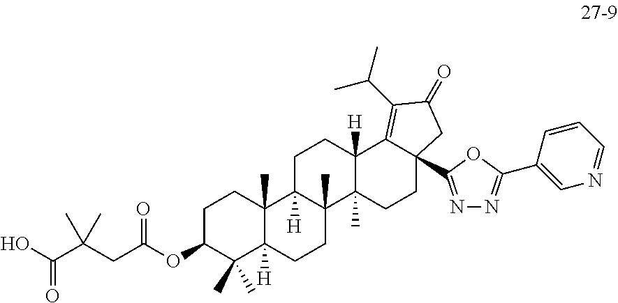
OC(C(CC(OC1C(C)(C)C2([H])C(C)(CC1)C1([H])C(C)(CC2)C2(C)C([H])(CC1)C1=C(C(C)C)C(=O)CC1(C1=NN=C(C3=CN=CC=C3)O1)CC2)=O)(C)C)=O
